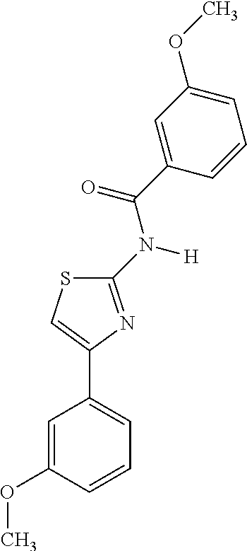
C1(N(C(C2=CC(OC)=CC=C2)=O)[H])=NC(C2=CC=CC(OC)=C2)=CS1
